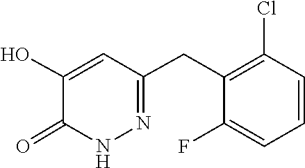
C1(CC2=C(Cl)C=CC=C2F)=NNC(=O)C(O)=C1
